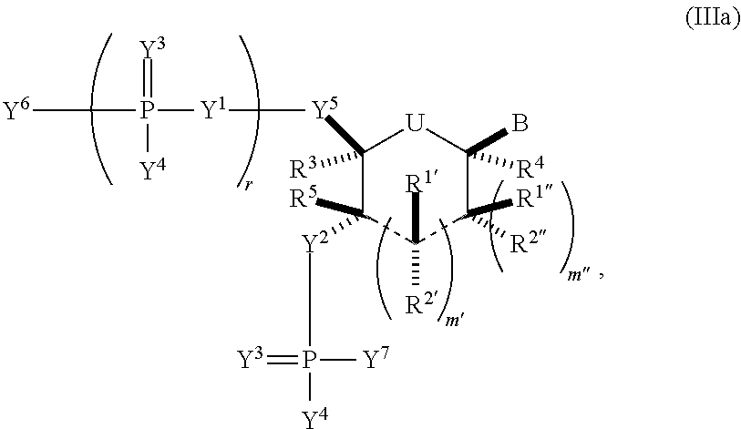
C1([R3])([Y5][Y1]P(=[Y3])([Y4])[Y6])C([Y2]P(=[Y3])([Y4])[Y7])([R5])C([R1])([R2])C([R2])([R1])C(B)([R4])[U]1
